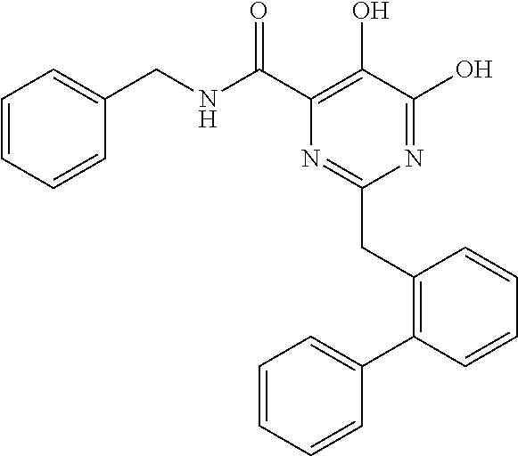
N1=C(O)C(O)=C(C(NCC2=CC=CC=C2)=O)N=C1CC1=C(C2=CC=CC=C2)C=CC=C1
